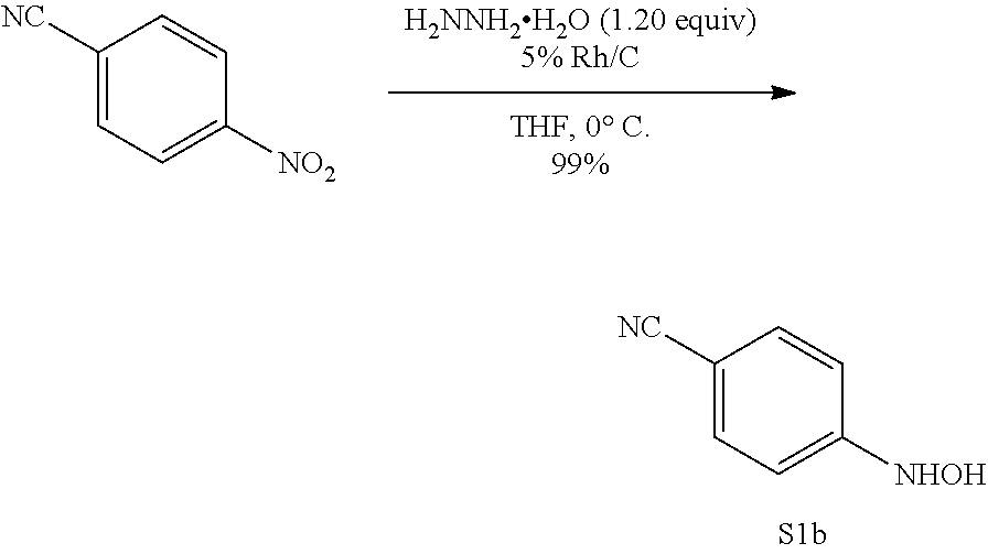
C1([NC])=CC=C([NHOH])C=C1.C1([NC])=CC=C([NO2])C=C1
